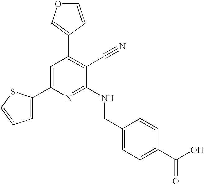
C1=C(C2=CC(C3=COC=C3)=C(C#N)C(NCC3=CC=C(C(O)=O)C=C3)=N2)SC=C1
